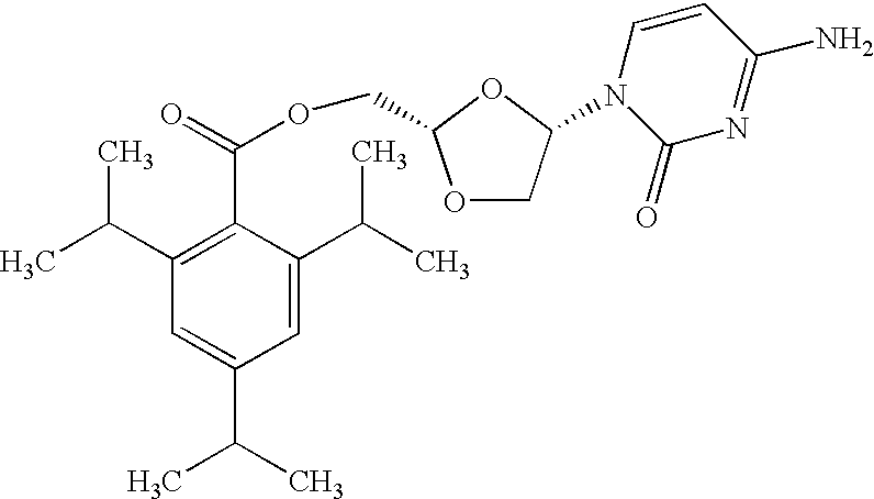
C1(C(OCC2OCC(N3C(=O)N=C(N)C=C3)O2)=O)=C(C(C)C)C=C(C(C)C)C=C1C(C)C
